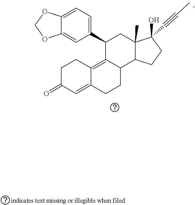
O1COC2=CC=C(C3C4=C5CCC(=O)C=C5CCC4C4C(C)(C(O)(C#CC)CC4)C3)C=C12
